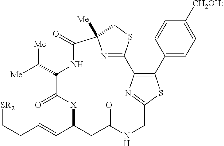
N1=C2SCC1([Me])C(=O)NC(C([Me])[Me])C(=O)[X]C(C=CCC[SR2])CC(=O)NCC1=NC2=C(C2=CC=C([CH2OH])C=C2)S1
